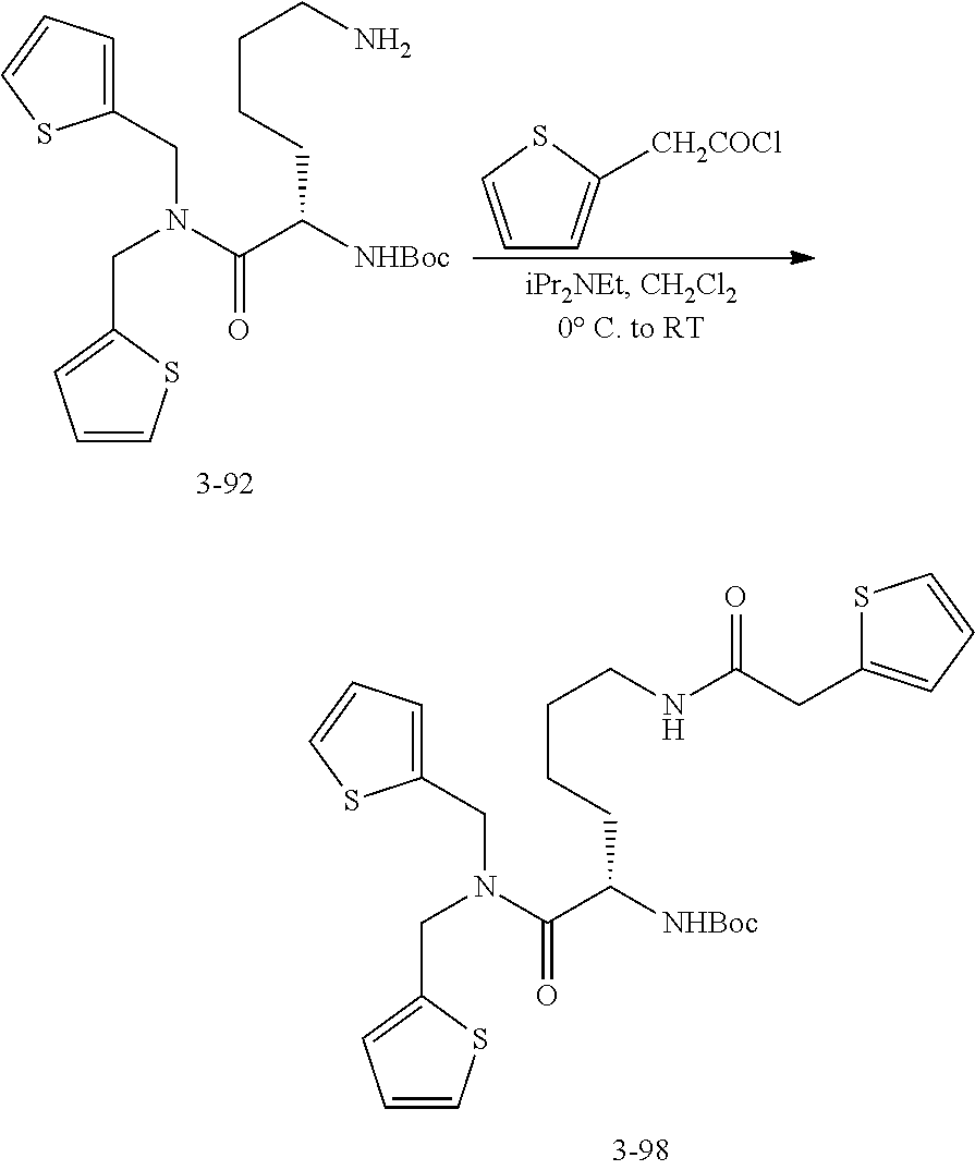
C1=CSC(CN(CC2=CC=CS2)C(C([NHBoc])CCCCN)=O)=C1.C1=CSC([CH2COCl])=C1.C1=CSC(CN(CC2=CC=CS2)C(C([NHBoc])CCCCNC(CC2=CC=CS2)=O)=O)=C1
